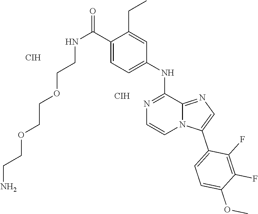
N(C(C1=CC=C(NC2=NC=CN3C2=NC=C3C2=CC=C(OC)C(F)=C2F)C=C1CC)=O)CCOCCOCCN.[CIH].[CIH]
